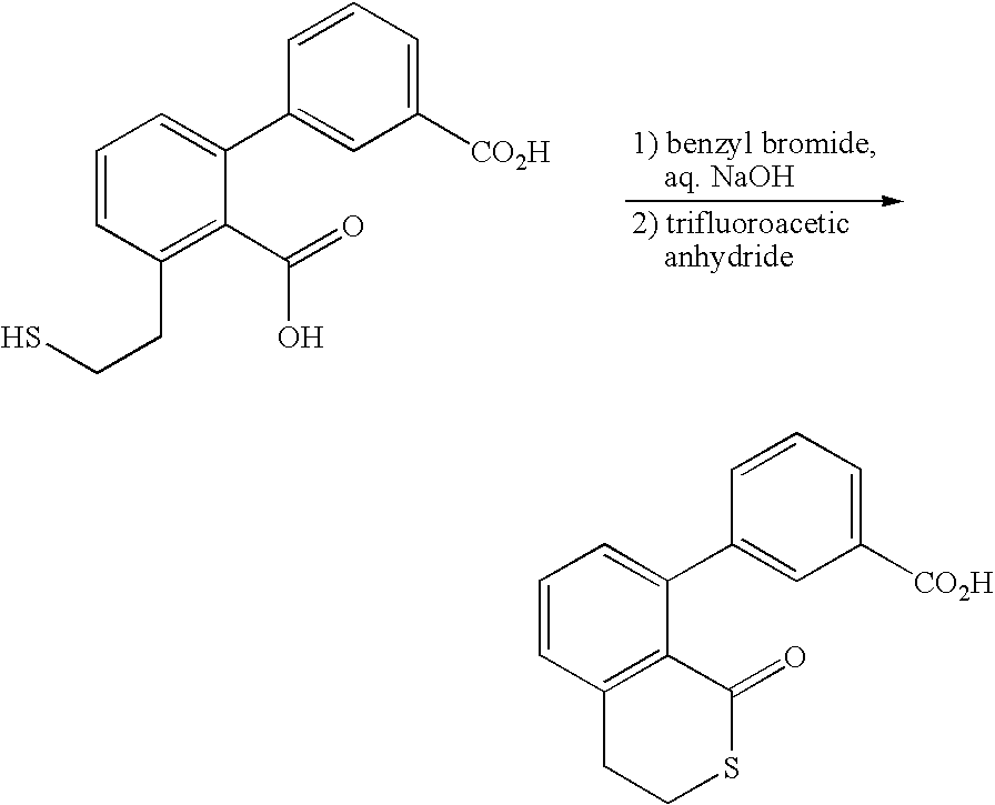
C1(C2=CC=CC(CCS)=C2C(=O)O)=CC([CO2H])=CC=C1.C1(C2=CC([CO2H])=CC=C2)=CC=CC2=C1C(=O)SCC2
